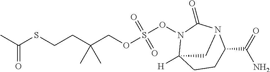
O=C(SCCC(COS(=O)(ON1C(=O)N2C(C(N)=O)CCC1([H])C2)=O)(C)C)C
